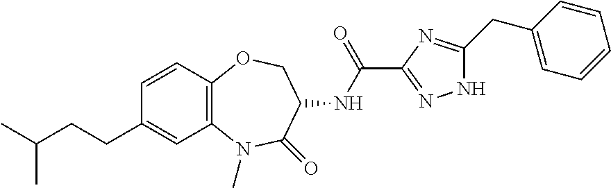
CC(C)CCC1=CC2=C(C=C1)OCC(NC(=O)C1=NNC(CC3=CC=CC=C3)=N1)C(=O)N2C
